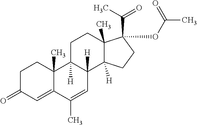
C1C(=O)C=C2C(C)(C1)C1([H])C([H])(C=C2C)C2([H])C(C)(CC1)C(OC(C)=O)(C(C)=O)CC2
